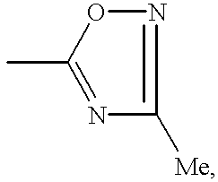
N1=C(C)ON=C1[Me]
